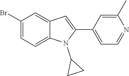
C1=C(C)N=CC=C1C1=CC2=CC(Br)=CC=C2N1C1CC1
